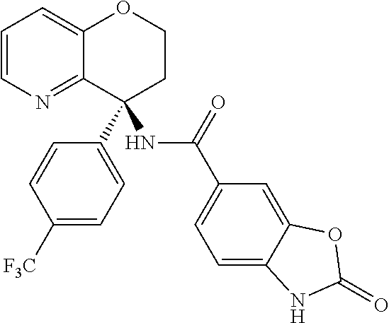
C1=CN=C2C(=C1)OCCC2(C1=CC=C([F3C])C=C1)NC(C1=CC=C2C(=C1)OC(=O)N2)=O
